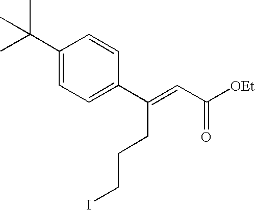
[OEt]C(C=C(C1=CC=C(C(C)(C)C)C=C1)CCCI)=O
